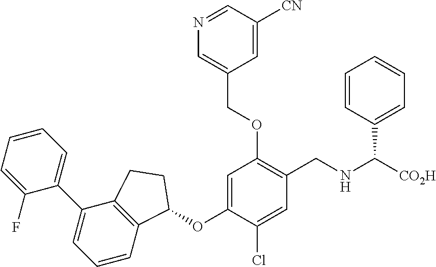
C1(F)=CC=CC=C1C1=CC=CC2=C1CCC2OC1=CC(OCC2=CN=CC([CN])=C2)=C(CNC([CO2H])C2=CC=CC=C2)C=C1Cl
